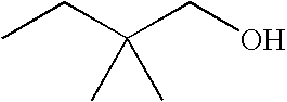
CCC(CO)(C)C
